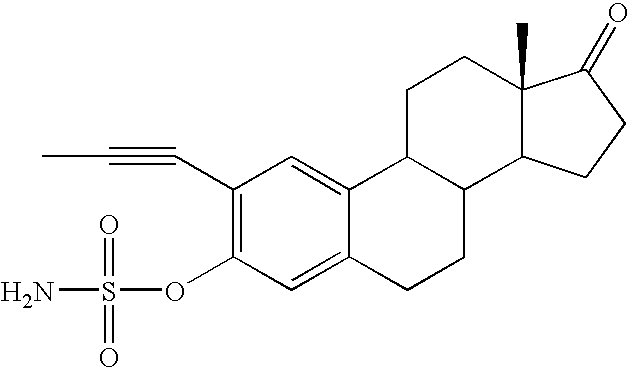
C1(C#CC)=C(OS(=O)(=O)N)C=C2C(=C1)C1C(CC2)C2C(C)(CC1)C(=O)CC2
